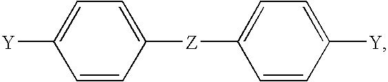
C1=CC([Z]C2=CC=C([Y])C=C2)=CC=C1[Y]
